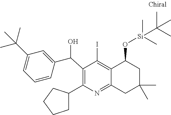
C1(C(C2=CC(C(C)(C)C)=CC=C2)O)=C(C2CCCC2)N=C2C(=C1I)C(O[Si](C(C)(C)C)(C)C)CC(C)(C)C2
